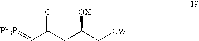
[Ph3P]=CC(CC(C[CW])[OX])=O
